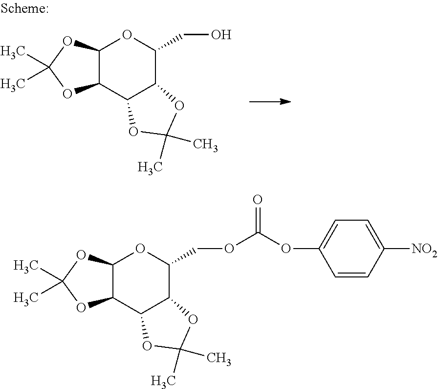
C12C(OC(C)(C)O1)OC(CO)C1C2OC(C)(C)O1.C12C(OC(C)(C)O1)OC(COC(OC1=CC=C([NO2])C=C1)=O)C1C2OC(C)(C)O1
